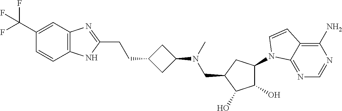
C1(C(F)(F)F)=CC2=C(C=C1)NC(CCC1CC(N(C)CC3C(O)C(O)C(N4C5=NC=NC(N)=C5C=C4)C3)C1)=N2
